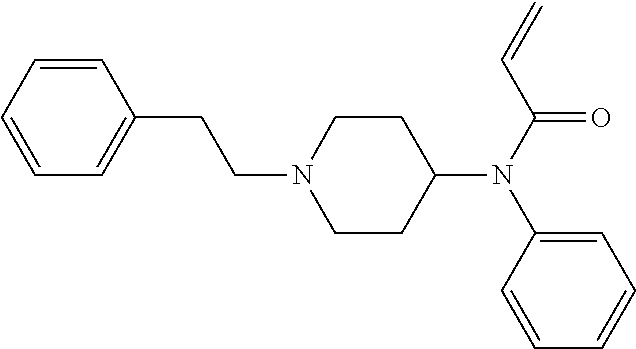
C1(CCN2CCC(N(C3=CC=CC=C3)C(C=C)=O)CC2)=CC=CC=C1
